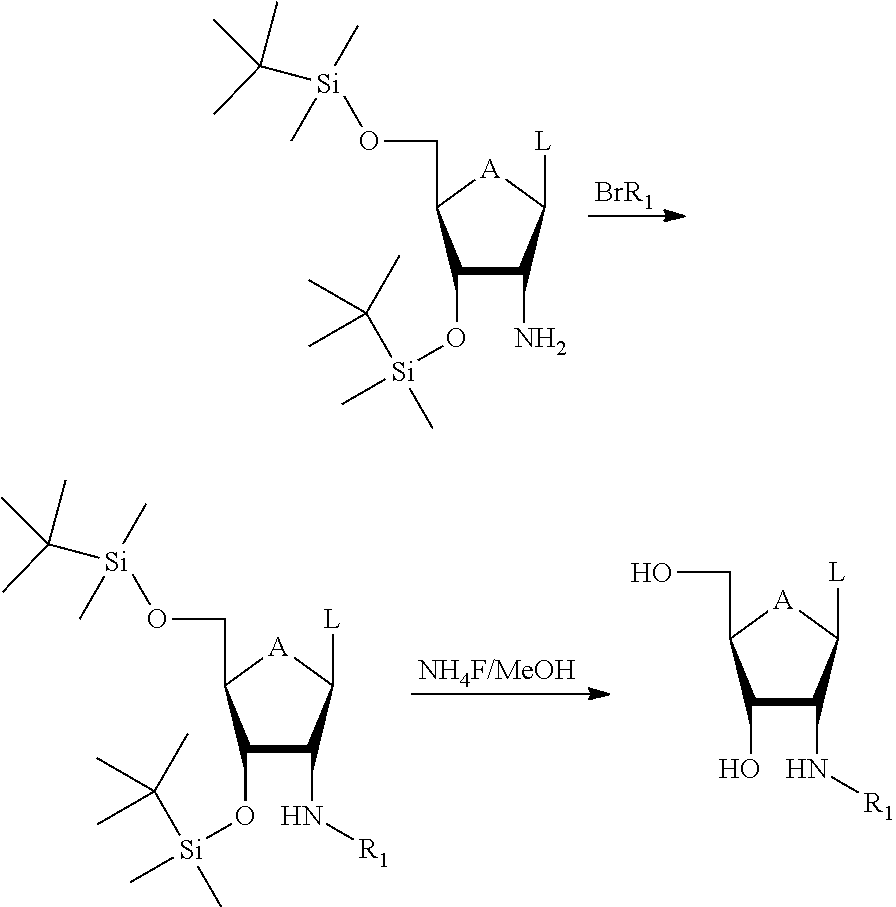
[BrR1].C1(O[Si](C)(C)C(C)(C)C)C(N)C([L])[A]C1CO[Si](C)(C)C(C)(C)C.[NH4F/MeOH].C1(O[Si](C)(C)C(C)(C)C)C(N[R1])C([L])[A]C1CO[Si](C)(C)C(C)(C)C.C1(O)C(N[R1])C([L])[A]C1CO
